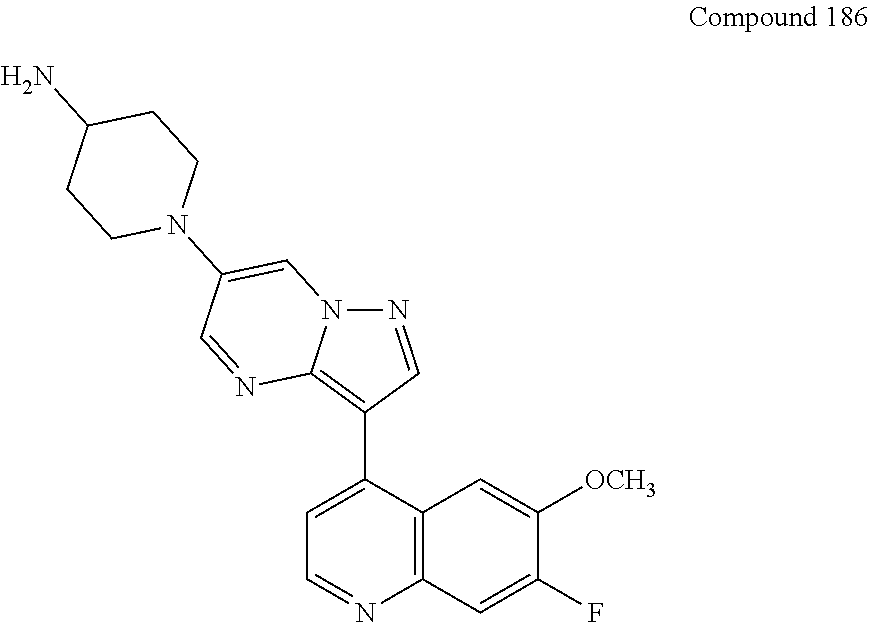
N12N=CC(C3=CC=NC4=C3C=C([OCH3])C(F)=C4)=C1N=CC(N1CCC(N)CC1)=C2
